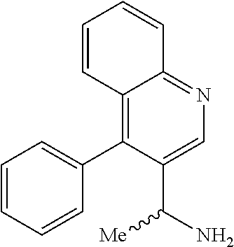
C12=C(C3=CC=CC=C3)C(C(N)[Me])=CN=C1C=CC=C2
